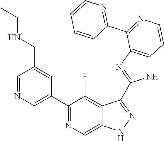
C1=NC=C(C2=NC=C3C(=C2F)C(C2=NC4=C(N2)C=CN=C4C2=NC=CC=C2)=NN3)C=C1CNCC
